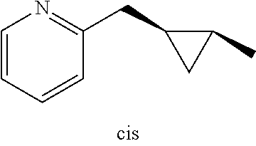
C1=CC=CC(CC2CC2C)=N1
